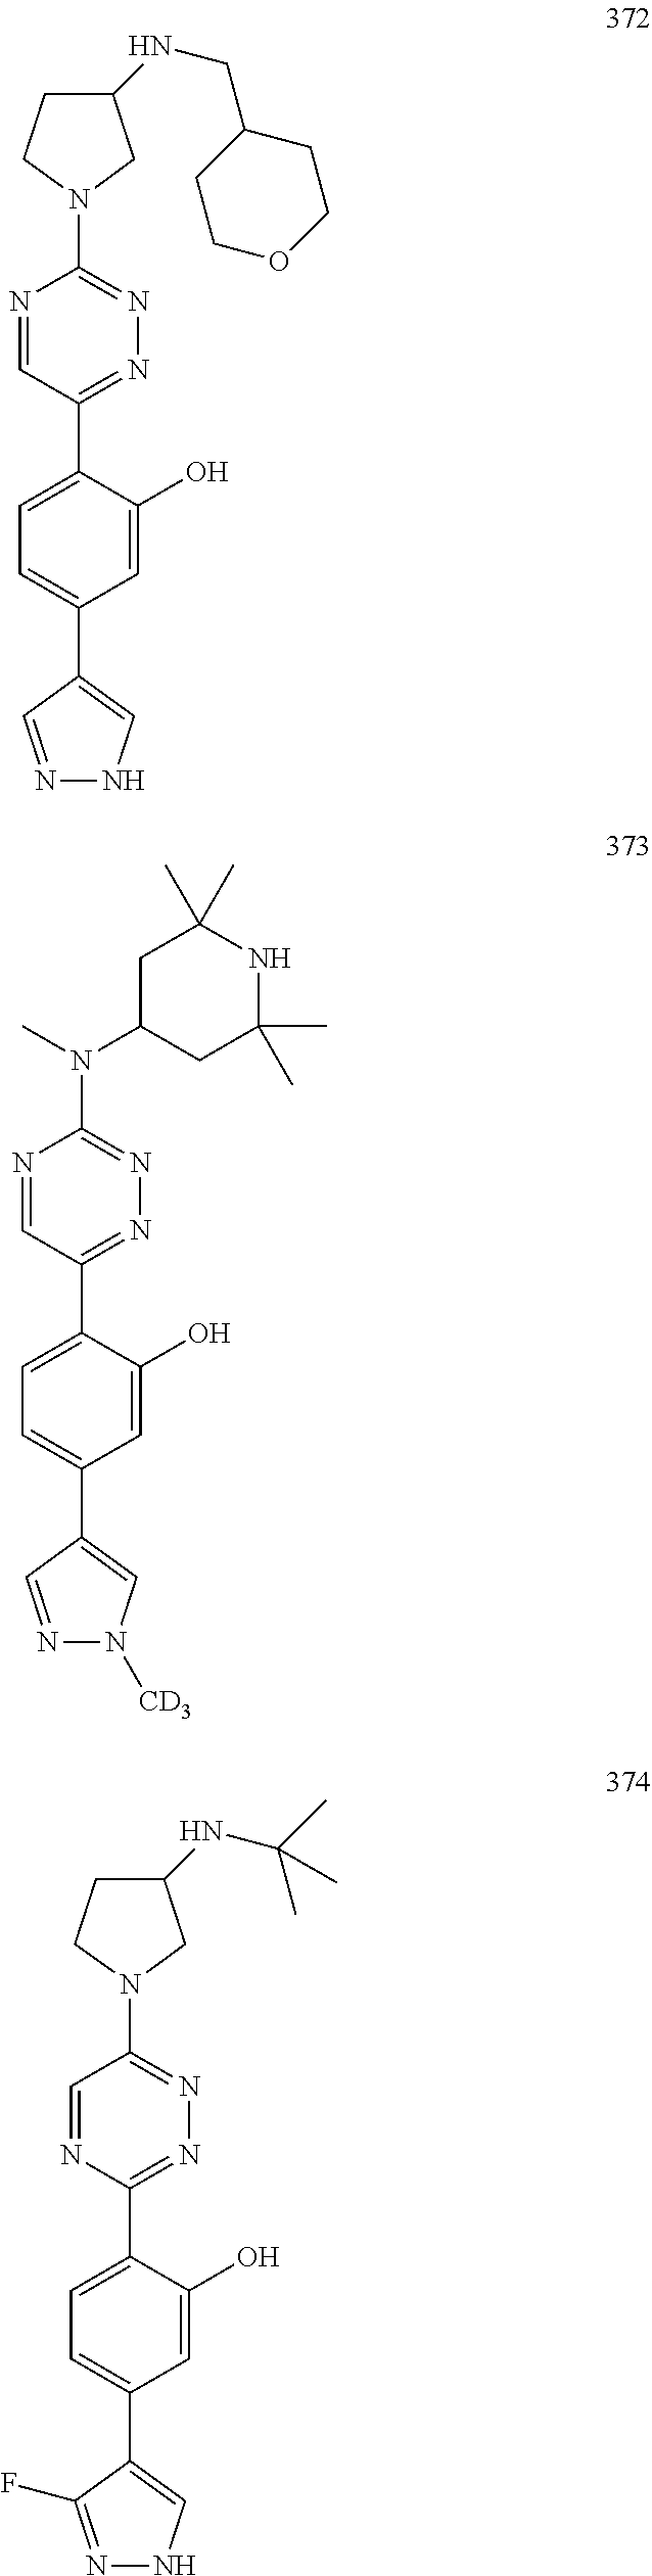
N1=C(C2=CC=C(C3=CNN=C3)C=C2O)C=NC(N2CC(NCC3CCOCC3)CC2)=N1.N1=C(C2=CC=C(C3=CN([CD3])N=C3)C=C2O)C=NC(N(C)C2CC(C)(C)NC(C)(C)C2)=N1.N1=C(C2=CC=C(C3=CNN=C3F)C=C2O)N=CC(N2CC(NC(C)(C)C)CC2)=N1
